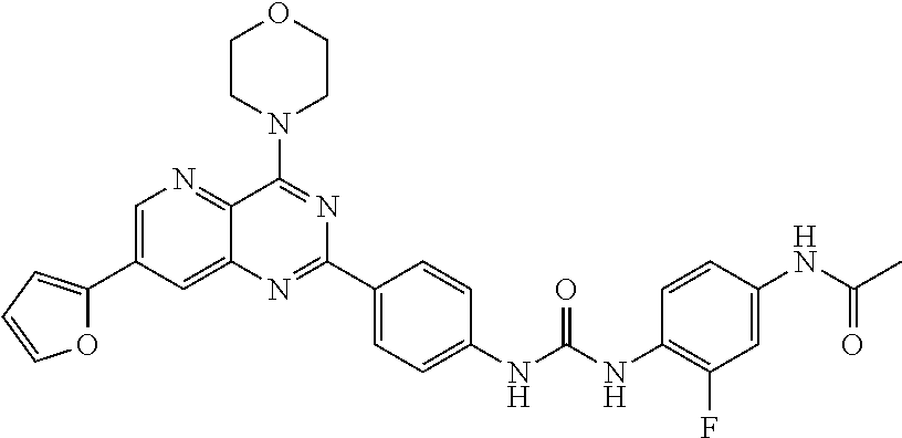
O1C(C2=CN=C3C(=C2)N=C(C2=CC=C(NC(NC4=C(F)C=C(NC(C)=O)C=C4)=O)C=C2)N=C3N2CCOCC2)=CC=C1
